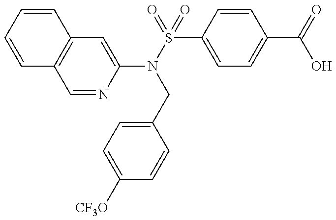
C1(N(S(=O)(C2=CC=C(C(=O)O)C=C2)=O)CC2=CC=C([CF3O])C=C2)=CC2=C(C=N1)C=CC=C2
